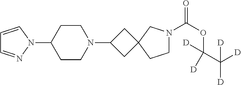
C1=CN(C2CCN(C3CC4(C3)CCN(C(OC(C([D])([D])[D])([D])[D])=O)C4)CC2)N=C1
